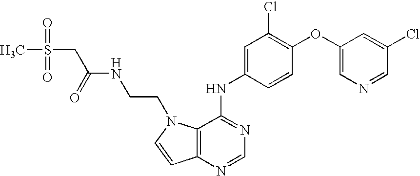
C12=C(N=CN=C1NC1=CC(Cl)=C(OC3=CN=CC(Cl)=C3)C=C1)C=CN2CCNC(CS(C)(=O)=O)=O
